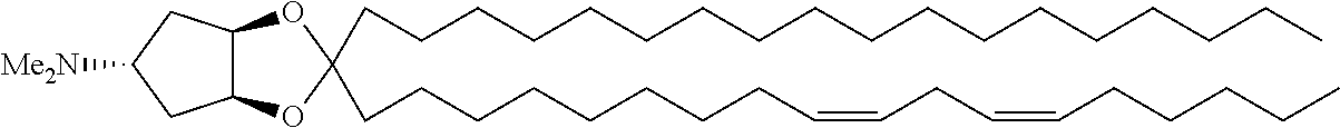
C12C(OC(CCCCCCCCCCCCCCCCCC)(CCCCCCCCC=CCC=CCCCCC)O1)CC([Me2N])C2
